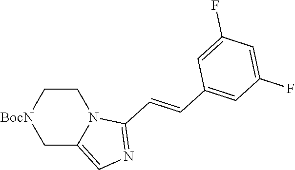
N12C(C=CC3=CC(F)=CC(F)=C3)=NC=C1C[BocN]CC2
